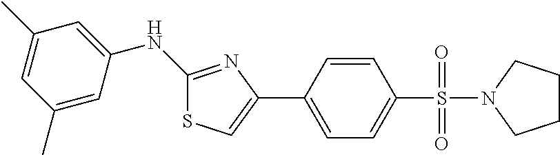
C1(NC2=CC(C)=CC(C)=C2)=NC(C2=CC=C(S(=O)(=O)N3CCCC3)C=C2)=CS1
